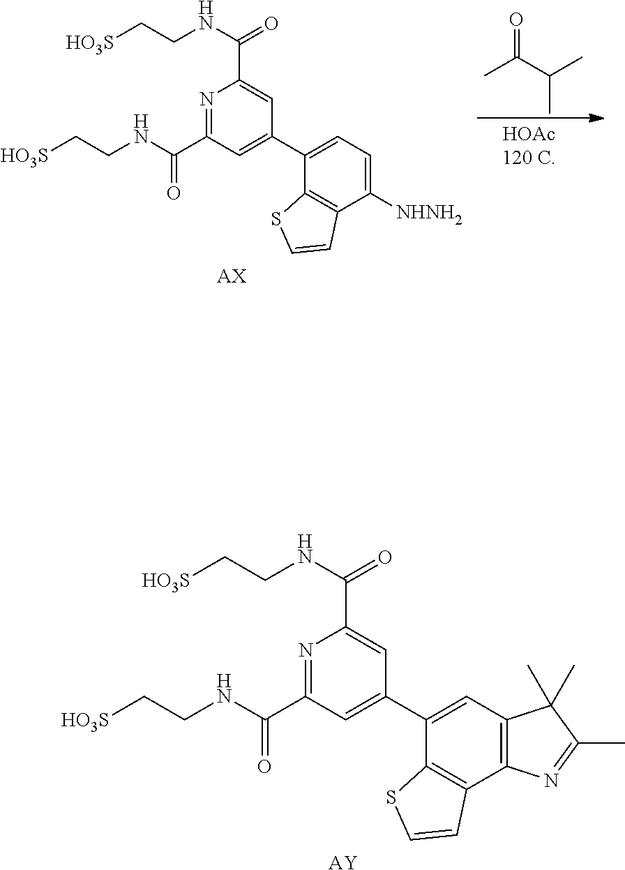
C(C)(C(C)=O)C.N1=C(C(NCC[HO3S])=O)C=C(C2=CC=C([NHNH2])C3=C2SC=C3)C=C1C(NCC[HO3S])=O.[AX].N1=C(C(NCC[HO3S])=O)C=C(C2=CC3=C(C4=C2SC=C4)N=C(C)C3(C)C)C=C1C(NCC[HO3S])=O.[AY]
